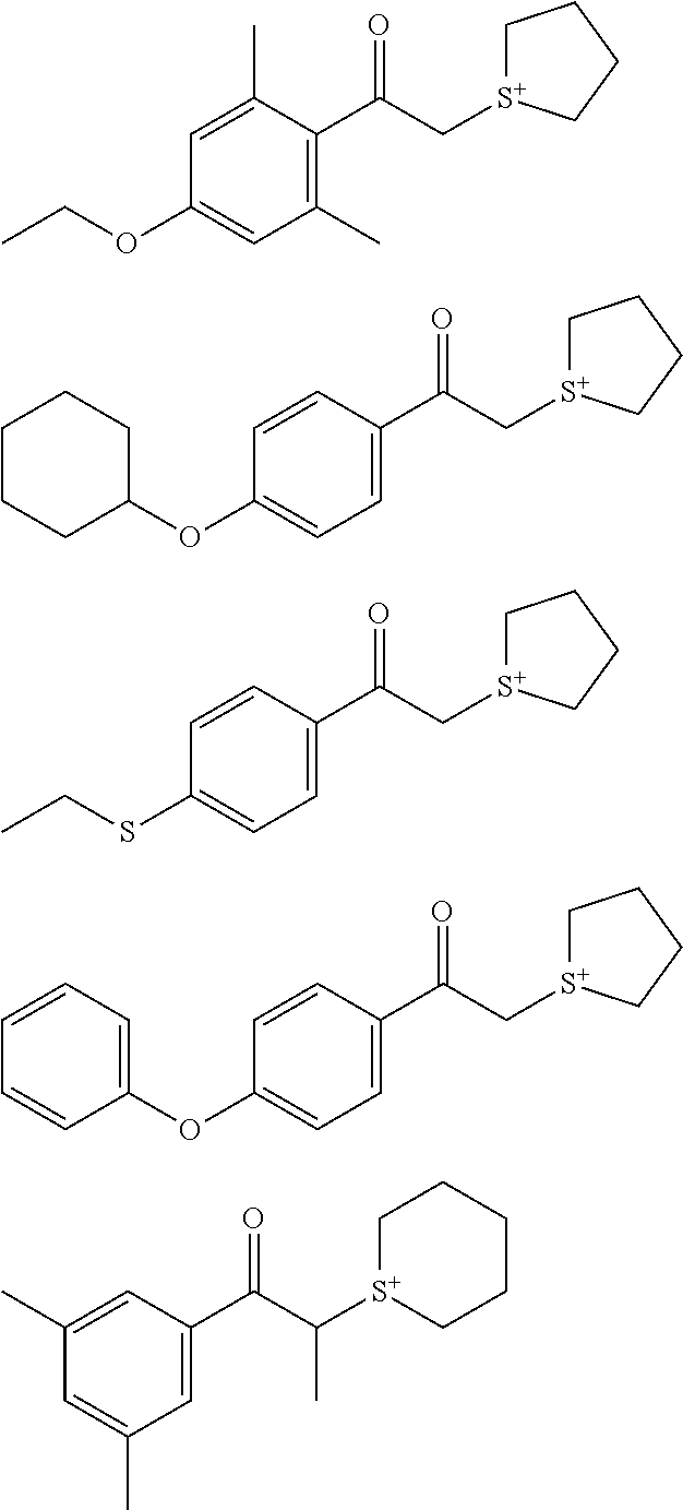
C1=C(C)C(C(=O)C[S+]2CCCC2)=C(C)C=C1OCC.C1=CC(C(=O)C[S+]2CCCC2)=CC=C1OC1CCCCC1.C1=CC(C(=O)C[S+]2CCCC2)=CC=C1SCC.C1=CC(C(=O)C[S+]2CCCC2)=CC=C1OC1=CC=CC=C1.C1(C)=CC(C(C([S+]2CCCCC2)C)=O)=CC(C)=C1
